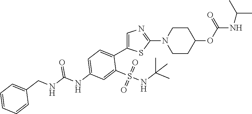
C1=C(NC(=O)NCC2=CC=CC=C2)C=C(S(=O)(=O)NC(C)(C)C)C(C2=CN=C(N3CCC(OC(NC(C)C)=O)CC3)S2)=C1
